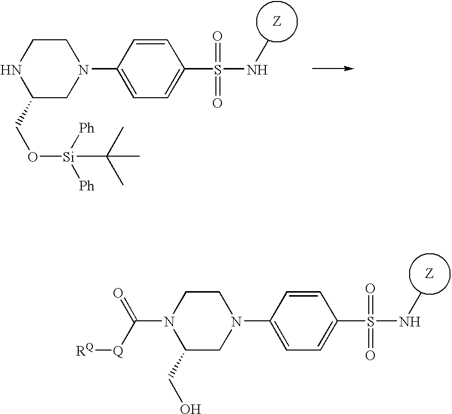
N1(C([Q][RQ])=O)C(CO)CN(C2=CC=C(S(NC)(=O)=O)C=C2)CC1.N1C(CO[Si]([Ph])([Ph])C(C)(C)C)CN(C2=CC=C(S(NC)(=O)=O)C=C2)CC1
